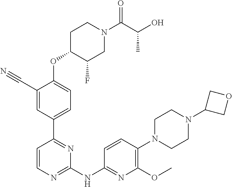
O(C1=CC=C(C2=NC(NC3=NC(OC)=C(N4CCN(C5COC5)CC4)C=C3)=NC=C2)C=C1C#N)C1C(F)CN(C(C(O)C)=O)CC1
